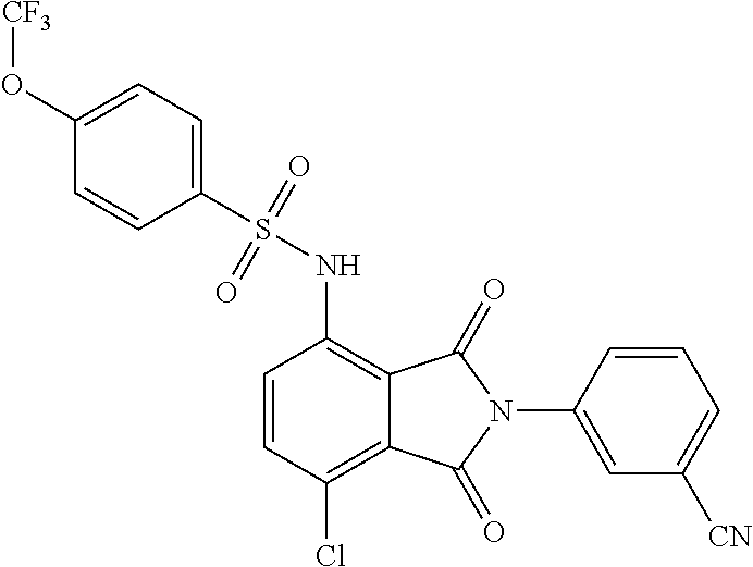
C1(O[CF3])=CC=C(S(=O)(=O)NC2=C3C(=C(Cl)C=C2)C(=O)N(C2=CC([CN])=CC=C2)C3=O)C=C1
